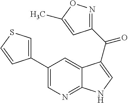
C1(C2=CSC=C2)=CN=C2C(=C1)C(C(C1=NOC(C)=C1)=O)=CN2
